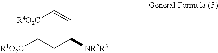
C(CC(C=C[R4O2C])[NR2R3])[R1O2C]
